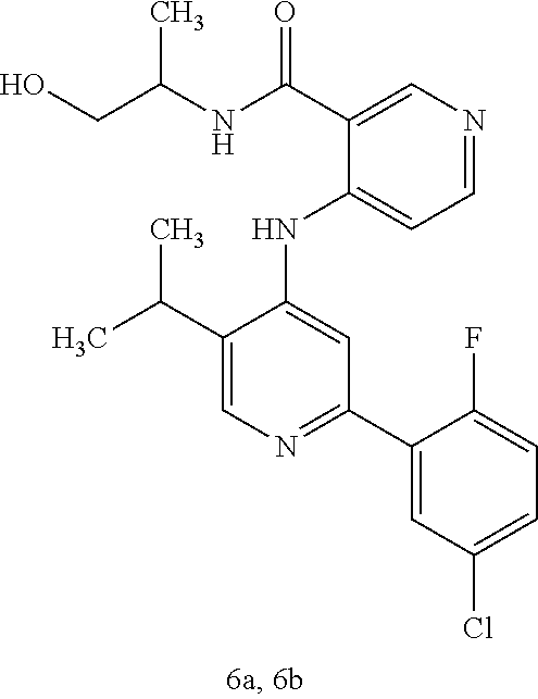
C1(NC2=CC(C3=CC(Cl)=CC=C3F)=NC=C2C(C)C)=CC=NC=C1C(NC(CO)C)=O
